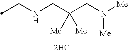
[2HCl].C(NCC(CN([Me])[Me])([Me])[Me])C
